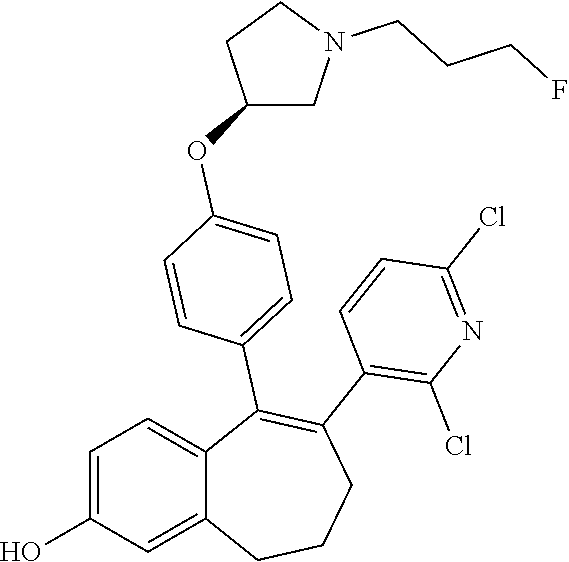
C1=C(O)C=C2C(=C1)C(C1=CC=C(OC3CN(CCCF)CC3)C=C1)=C(C1=C(Cl)N=C(Cl)C=C1)CCC2
